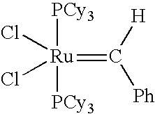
[PCy3][Ru]([PCy3])(Cl)(Cl)=C([H])[Ph]
